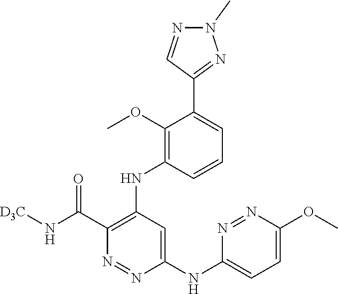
C1(C(=O)N[D3C])=C(NC2=C(OC)C(C3=NN(C)N=C3)=CC=C2)C=C(NC2=CC=C(OC)N=N2)N=N1
